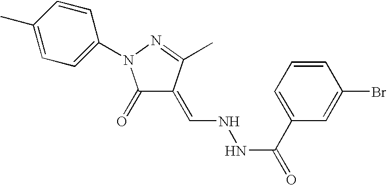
C1(=O)C(=CNNC(C2=CC=CC(Br)=C2)=O)C(C)=NN1C1=CC=C(C)C=C1
